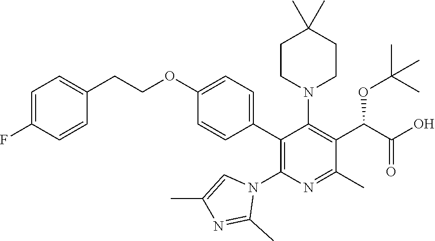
C1=C(F)C=CC(CCOC2=CC=C(C3=C(N4C=C(C)N=C4C)N=C(C)C(C(C(O)=O)OC(C)(C)C)=C3N3CCC(C)(C)CC3)C=C2)=C1
